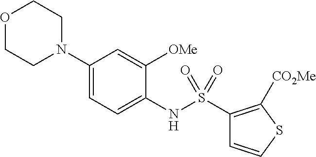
C1(N2CCOCC2)=CC=C(NS(C2=C([CO2Me])SC=C2)(=O)=O)C([OMe])=C1
